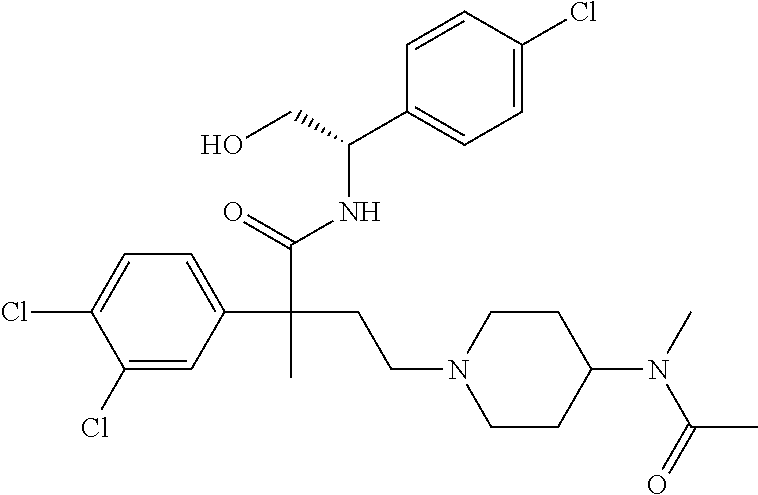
C1(Cl)=CC(C(C(=O)NC(C2=CC=C(Cl)C=C2)CO)(CCN2CCC(N(C)C(=O)C)CC2)C)=CC=C1Cl
